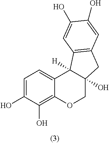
C1=C(O)C(O)=C2C(=C1)C1([H])C(O)(CO2)CC2=C1C=C(O)C(O)=C2
